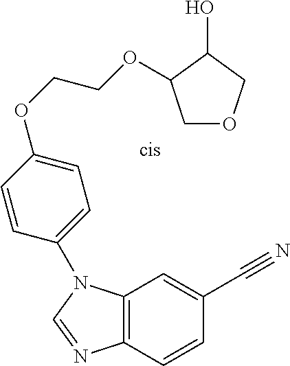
C12=C(C=CC(C#N)=C1)N=CN2C1=CC=C(OCCOC2COCC2O)C=C1
